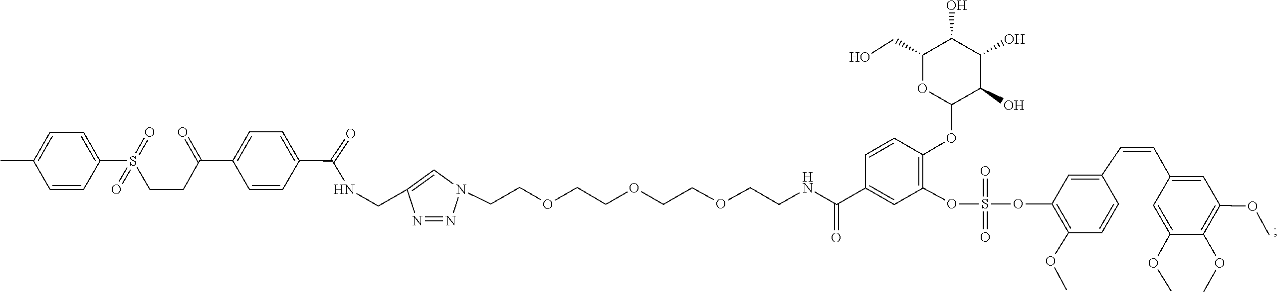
N1=NN(CCOCCOCCOCCNC(C2=CC(OS(=O)(=O)OC3=C(OC)C=CC(C=CC4=CC(OC)=C(OC)C(OC)=C4)=C3)=C(OC3OC(CO)C(O)C(O)C3O)C=C2)=O)C=C1CNC(C1=CC=C(C(CCS(=O)(C2=CC=C(C)C=C2)=O)=O)C=C1)=O
